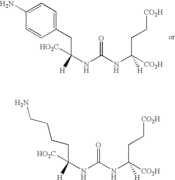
C1(CC([HO2C])(NC(NC([CO2H])(CC[CO2H])[H])=O)[H])=CC=C(N)C=C1.C(C([HO2C])(NC(NC([CO2H])(CC[CO2H])[H])=O)[H])CCCN
